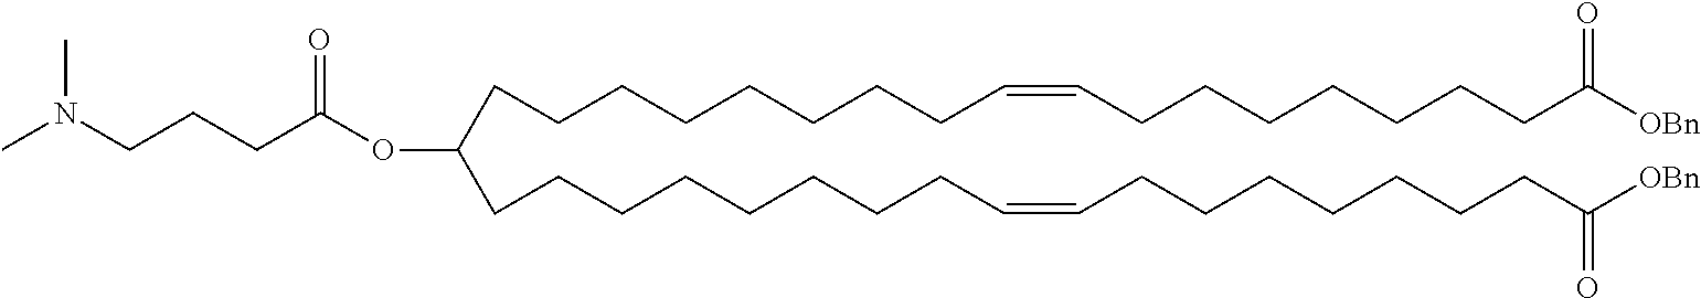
CN(CCCC(OC(CCCCCCCCC=CCCCCCCCC([OBn])=O)CCCCCCCCC=CCCCCCCCC([OBn])=O)=O)C
